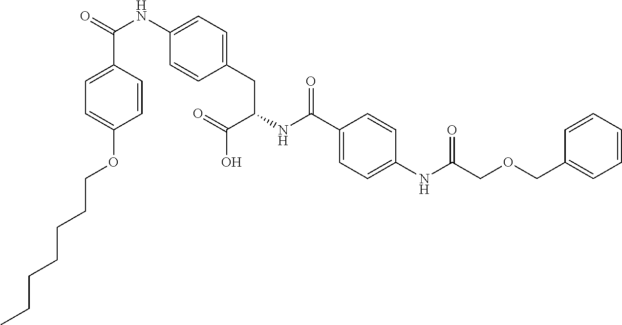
C1=CC(C(=O)NC2=CC=C(CC(NC(C3=CC=C(NC(COCC4=CC=CC=C4)=O)C=C3)=O)C(=O)O)C=C2)=CC=C1OCCCCCCC
